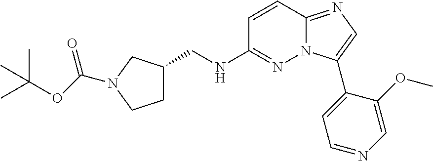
C1=CC2=NC=C(C3=CC=NC=C3OC)N2N=C1NCC1CCN(C(OC(C)(C)C)=O)C1
